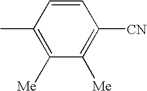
CC1=C([Me])C([Me])=C([CN])C=C1
